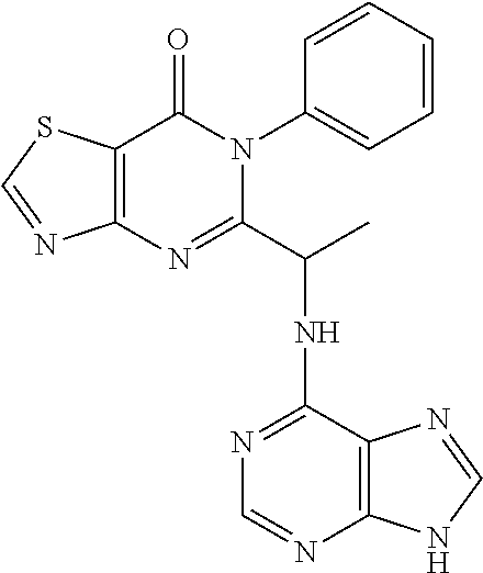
C12=C(SC=N1)C(=O)N(C1=CC=CC=C1)C(C(NC1=NC=NC3=C1N=CN3)C)=N2
